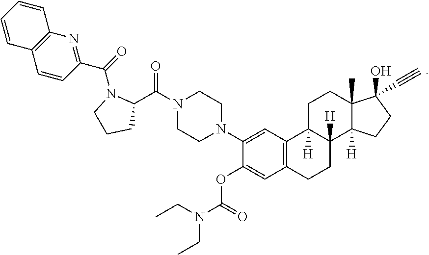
N1(C2=CC3=C(C=C2OC(=O)N(CC)CC)CCC2([H])C3([H])CCC3(C)C2([H])CCC3(O)C#C)CCN(C(C2N(C(=O)C3=NC4=C(C=C3)C=CC=C4)CCC2)=O)CC1
